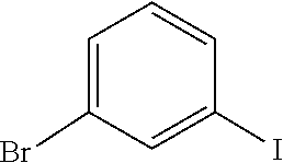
C1(Br)=CC=CC(I)=C1
